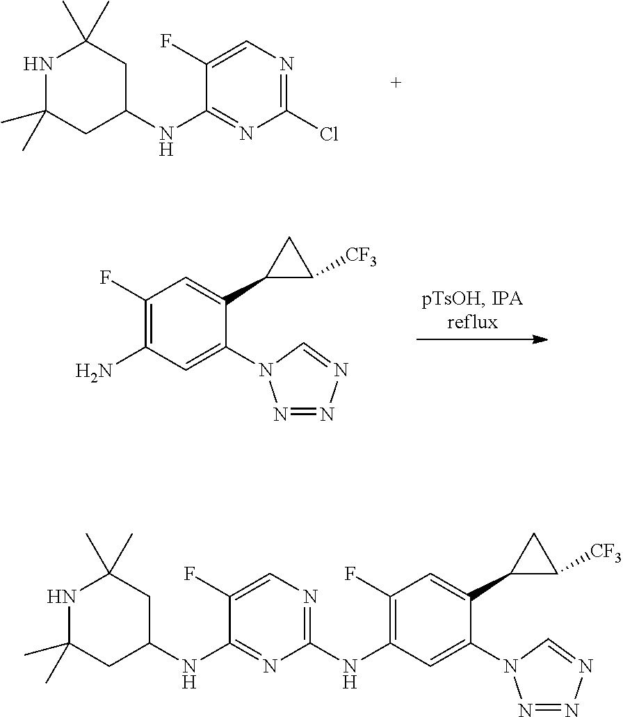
N1C(C)(C)CC(NC2=NC(Cl)=NC=C2F)CC1(C)C.C1(F)=C(N)C=C(N2N=NN=C2)C(C2C([CF3])C2)=C1.N1C(C)(C)CC(NC2=NC(NC3=C(F)C=C(C4C([CF3])C4)C(N4N=NN=C4)=C3)=NC=C2F)CC1(C)C
